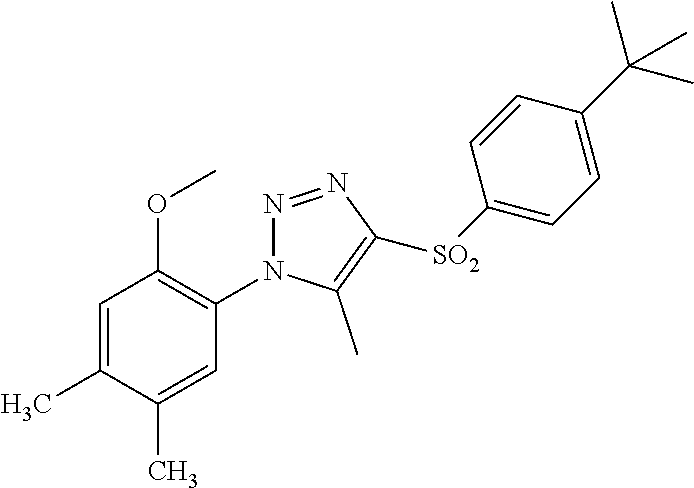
C1=C(C)C(C)=CC(N2N=NC([SO2]C3=CC=C(C(C)(C)C)C=C3)=C2C)=C1OC
